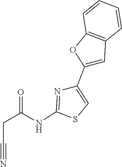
C12=C(C=CC=C1)C=C(C1=CSC(NC(CC#N)=O)=N1)O2
